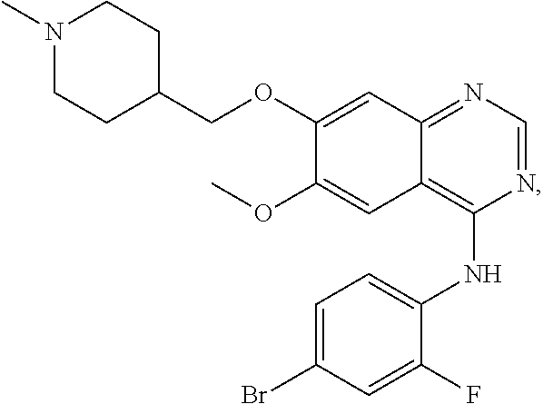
C12=C(NC3=CC=C(Br)C=C3F)N=CN=C1C=C(OCC1CCN(C)CC1)C(OC)=C2
